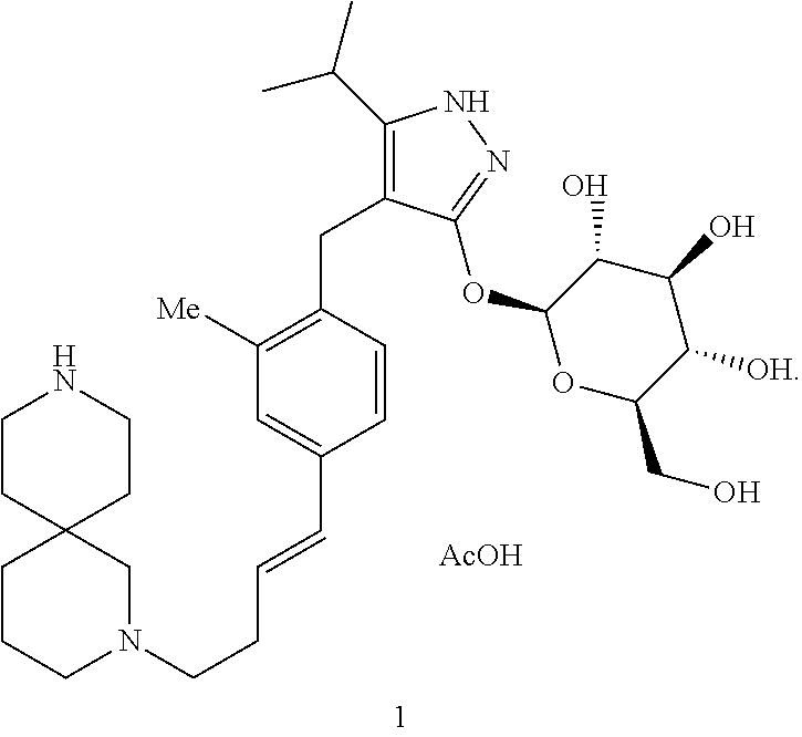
C1CC2(CCN1)CCCN(CCC=CC1=CC([Me])=C(CC3=C(C(C)C)NN=C3OC3OC(CO)C([OH])C(O)C3O)C=C1)C2.[AcOH]
